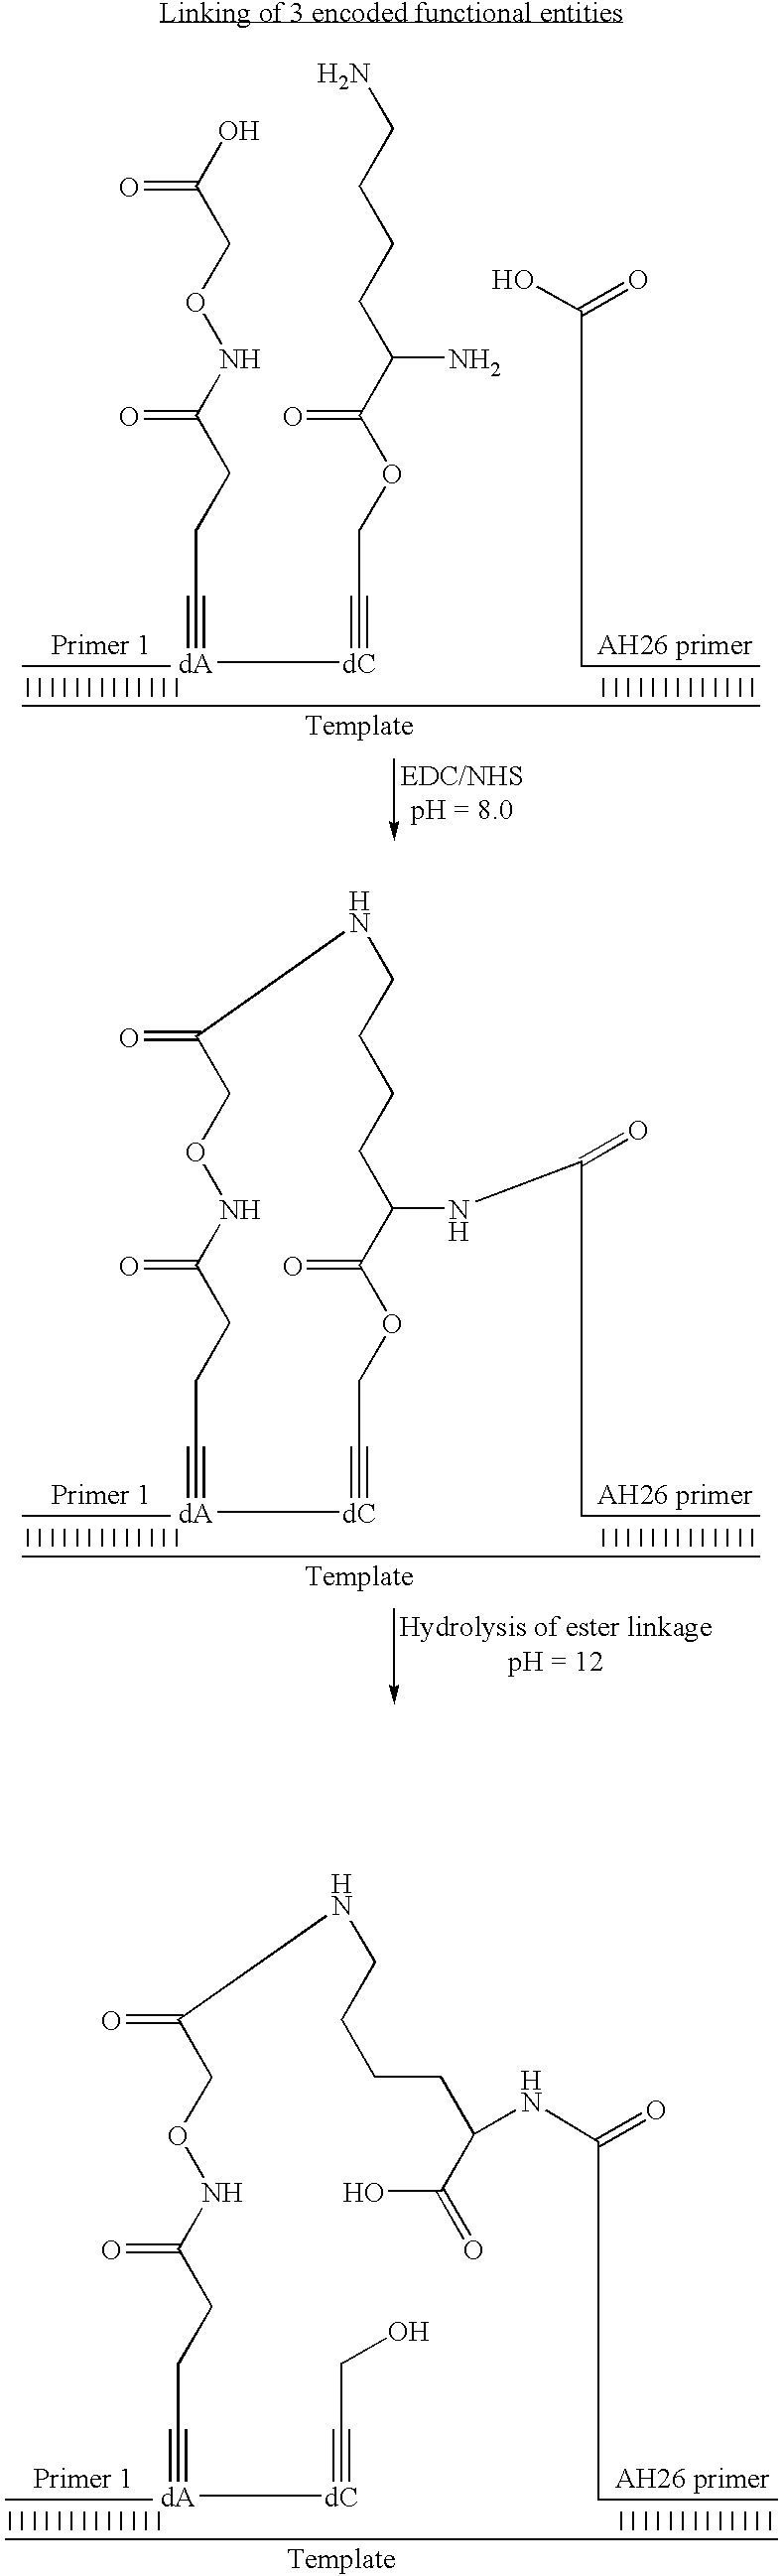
[dA](#CCCC(NOCC(=O)NCCCCC(C(=O)O)NC(C)=O)=O)[dC]#CCO.[dA](#CCCC(NOCC(O)=O)=O)[dC]#CCOC(C(CCCCN)N)=O.CC(=O)O.[dA]1#CCCC(=O)NOCC(=O)NCCCCC(NC(C)=O)C(=O)OCC#[dC]1
